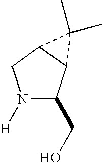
N1([H])C(CO)C2C(C1)C2(C)C
